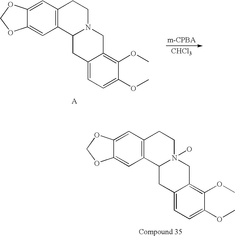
[m-CPBA].[CHCl3].C12=C(C=C3C(=C1)OCO3)CCN1C2CC2=CC=C(OC)C(OC)=C2C1.C12=C(C=C3C(=C1)OCO3)CCN1(O)C2CC2=CC=C(OC)C(OC)=C2C1
